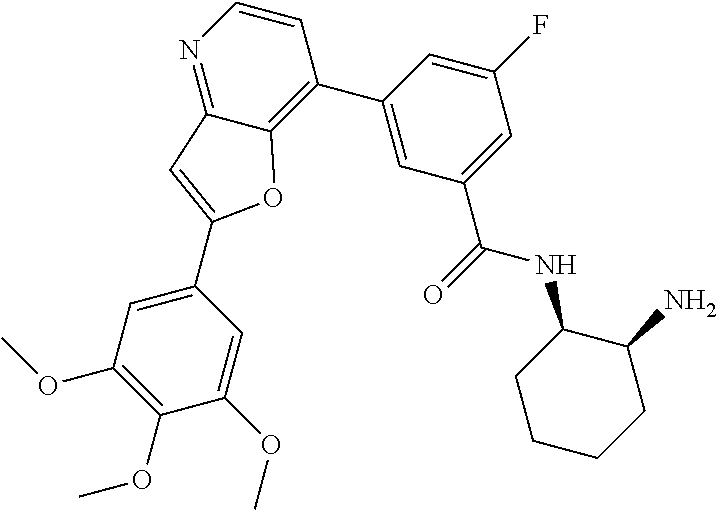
C1(OC)=C(OC)C=C(C2=CC3=NC=CC(C4=CC(C(=O)NC5C(N)CCCC5)=CC(F)=C4)=C3O2)C=C1OC
